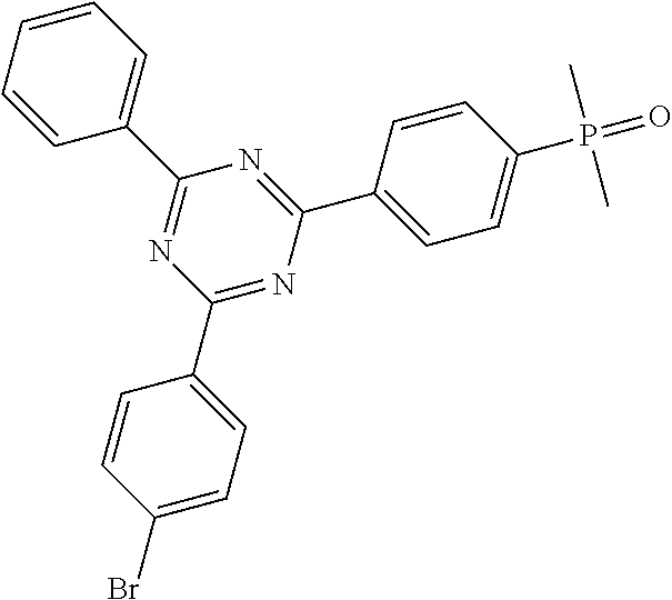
C1=CC=CC=C1C1=NC(C2=CC=C(Br)C=C2)=NC(C2=CC=C(P(=O)(C)C)C=C2)=N1
